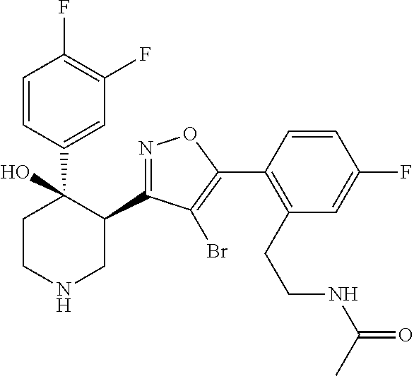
C1(C2=NOC(C3=C(CCNC(=O)C)C=C(F)C=C3)=C2Br)C(C2=CC(F)=C(F)C=C2)(O)CCNC1
